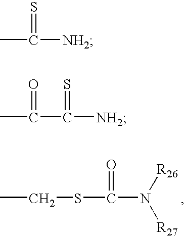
CCSC(N([R26])[R27])=O.CC([NH2])=S.CC(C([NH2])=S)=O
